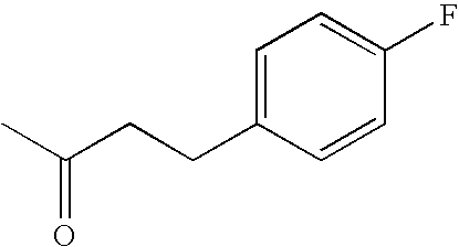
CC(CCC1=CC=C(F)C=C1)=O
